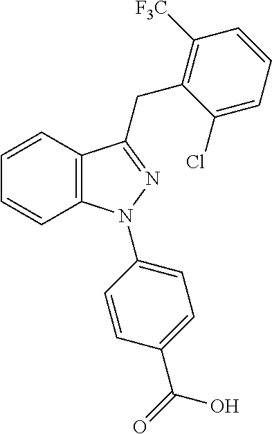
C1=CC2=C(C=C1)N(C1=CC=C(C(=O)O)C=C1)N=C2CC1=C([F3C])C=CC=C1Cl
